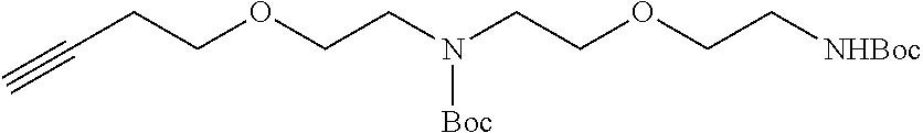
C(CCOCCN(CCOCC[NHBoc])[Boc])#C
